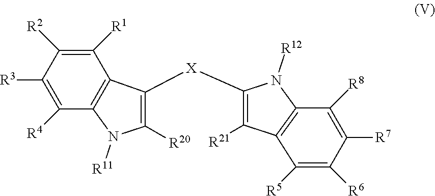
C1([R20])=C([X]C2=C([R21])C3=C(N2[R12])C([R8])=C([R7])C([R6])=C3[R5])C2=C(N1[R11])C([R4])=C([R3])C([R2])=C2[R1]
